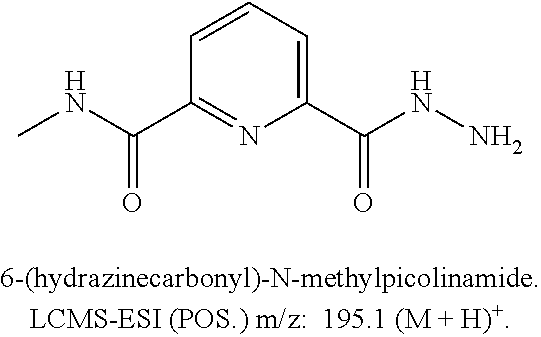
CNC(C1=NC(C(NN)=O)=CC=C1)=O
